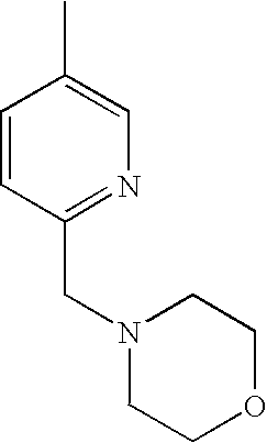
CC1=CN=C(CN2CCOCC2)C=C1
